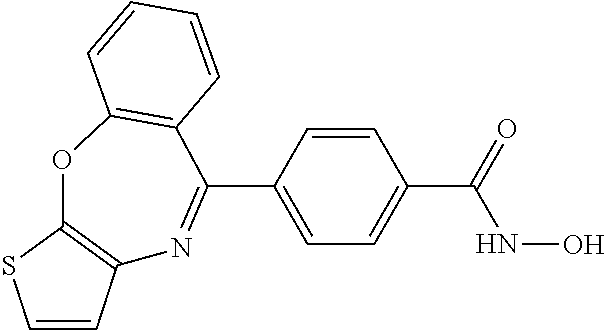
C1=CC2=C(S1)OC1=C(C(C3=CC=C(C(NO)=O)C=C3)=N2)C=CC=C1
